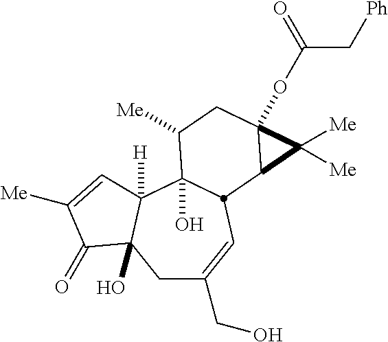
C1C(CO)=CC2C(O)(C3([H])C1(O)C(=O)C([Me])=C3)C([Me])CC1(OC(C[Ph])=O)C2C1([Me])[Me]
